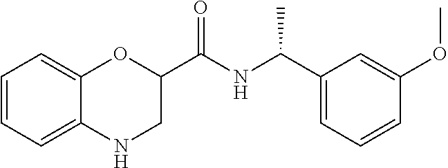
N1CC(C(NC(C2=CC=CC(OC)=C2)C)=O)OC2=CC=CC=C12
